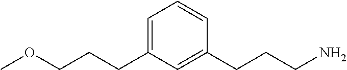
C(CC1=CC=CC(CCCN)=C1)COC
